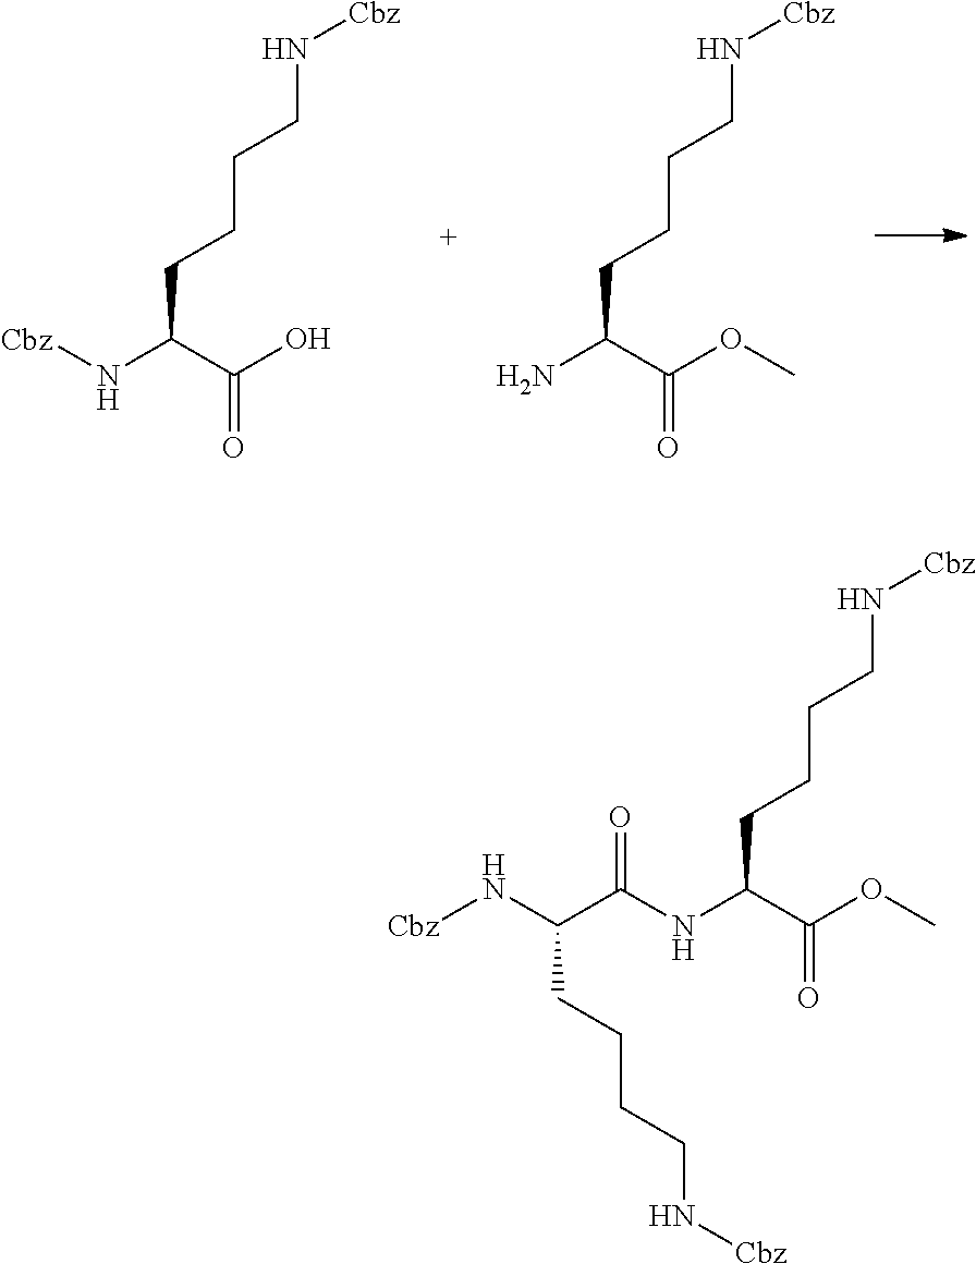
[Cbz]NC(C(O)=O)CCCCN[Cbz].NC(C(OC)=O)CCCCN[Cbz].C(NC(C(OC)=O)CCCCN[Cbz])(C(N[Cbz])CCCCN[Cbz])=O
